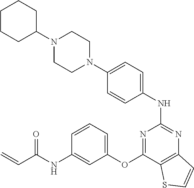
N1(C2CCCCC2)CCN(C2=CC=C(NC3=NC4=C(C(OC5=CC=CC(NC(C=C)=O)=C5)=N3)SC=C4)C=C2)CC1
